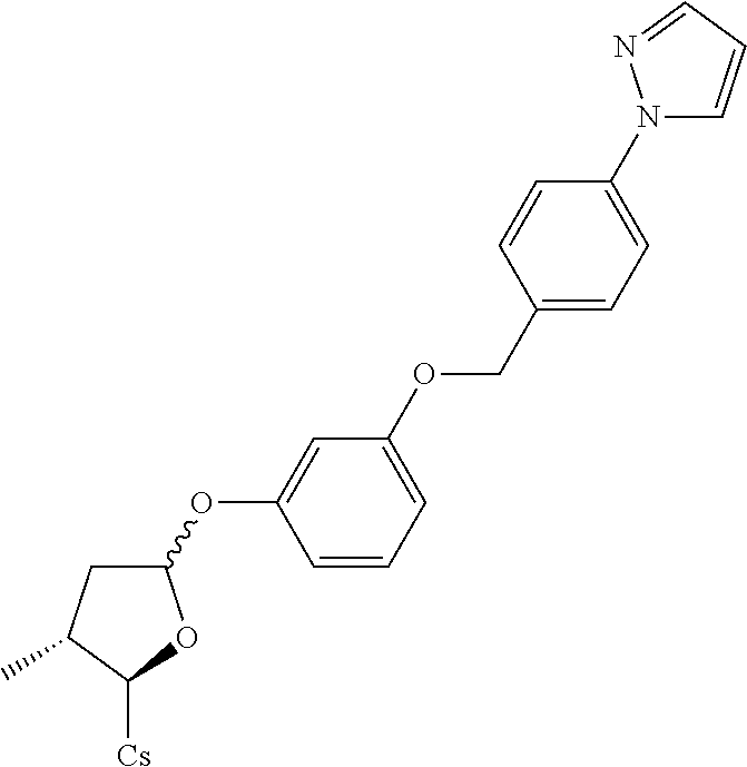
C1(OC2=CC(OCC3=CC=C(N4C=CC=N4)C=C3)=CC=C2)CC(C)C([Cs])O1
